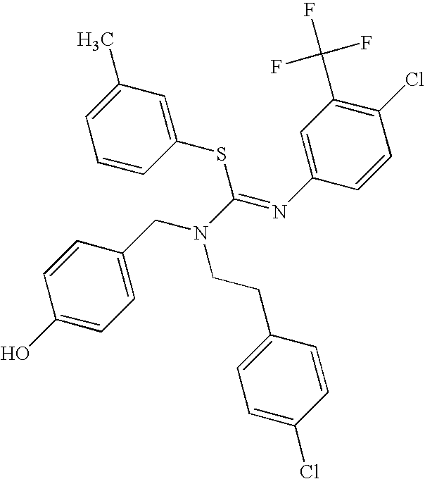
C1=C(CN(CCC2=CC=C(Cl)C=C2)C(=NC2=CC(C(F)(F)F)=C(Cl)C=C2)SC2=CC(C)=CC=C2)C=CC(O)=C1
